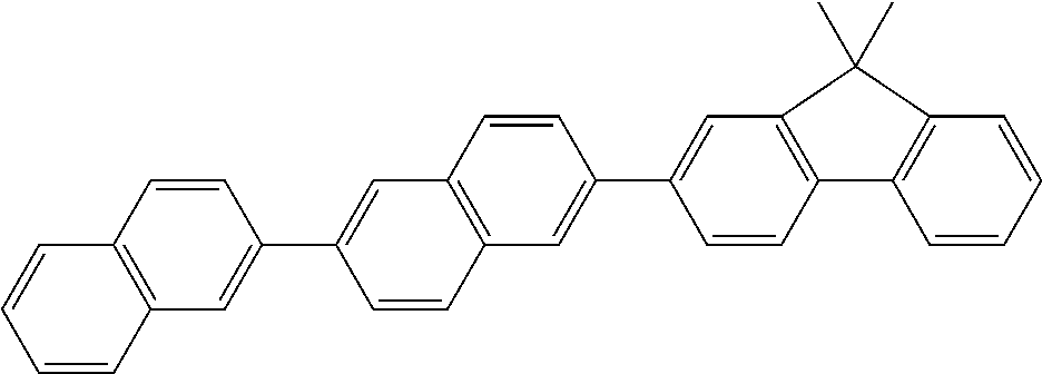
C12=C(C=C(C3=CC4=C(C=C3)C=C(C3=CC5=C(C=C3)C3=C(C=CC=C3)C5(C)C)C=C4)C=C1)C=CC=C2
